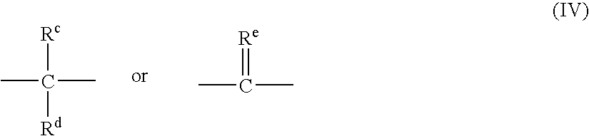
CC(C)([Rc])[Rd].C(=[Re])(C)C
